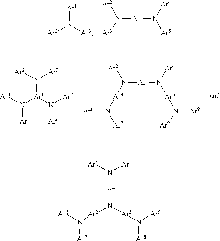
[Ar1]N([Ar2])[Ar3].N([Ar1]N([Ar4])[Ar5])([Ar2])[Ar3].N([Ar1](N([Ar5])[Ar4])N([Ar7])[Ar6])([Ar2])[Ar3].N([Ar1]N([Ar5]N([Ar8])[Ar9])[Ar4])([Ar2])[Ar3]N([Ar6])[Ar7].[Ar1](N([Ar3]N([Ar9])[Ar8])[Ar2]N([Ar6])[Ar7])N([Ar5])[Ar4]
